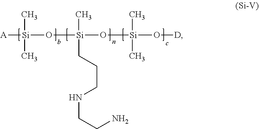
[A][Si](C)(C)OC[Si](C)(CCCNCCN)O[Si](C)(C)O[D]
